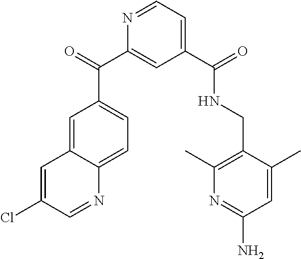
C1(C(=O)NCC2=C(C)N=C(N)C=C2C)=CC=NC(C(C2=CC=C3C(=C2)C=C(Cl)C=N3)=O)=C1
